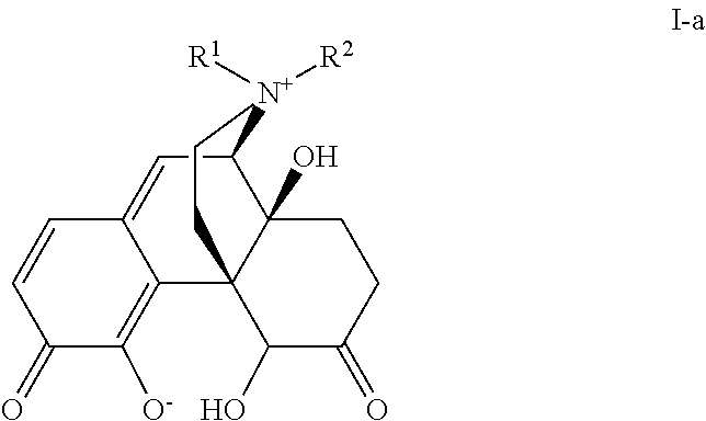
C1(=O)C([O-])=C2C(=CC3C4(O)C2(C(O)C(=O)CC4)CC[N+]3([R1])[R2])C=C1
